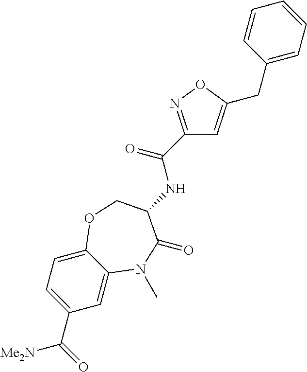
C1=C2C(=CC=C1C(=O)[Me2N])OCC(NC(C1=NOC(CC3=CC=CC=C3)=C1)=O)C(=O)N2C
